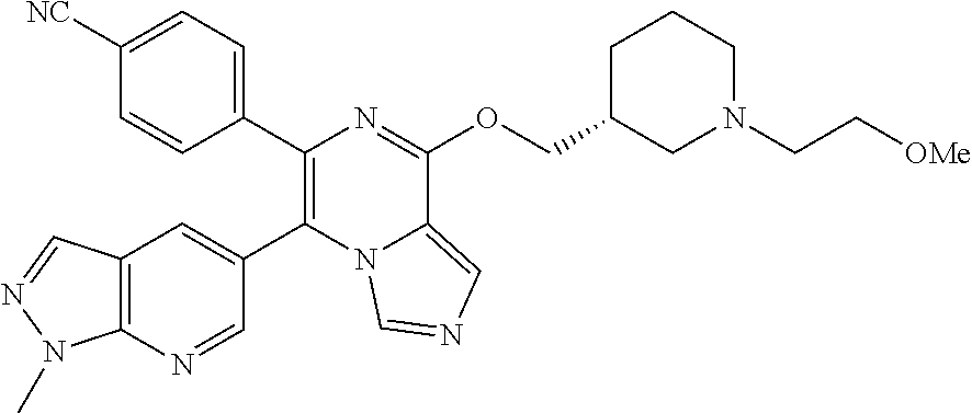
C1(C2=C(C3=CC4=C(N=C3)N(C)N=C4)N3C(=CN=C3)C(OCC3CN(CC[OMe])CCC3)=N2)=CC=C([NC])C=C1
